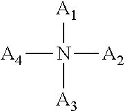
[A4]N([A1])([A2])[A3]
